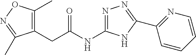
C(C(NC1=NN=C(C2=NC=CC=C2)N1)=O)C1=C(C)ON=C1C
